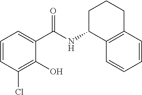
C1=CC(Cl)=C(O)C(C(NC2C3=C(C=CC=C3)CCC2)=O)=C1
